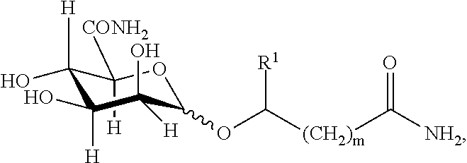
C1([H])([CONH2])C([H])(O)C([H])(O)C(O)([H])C(OC([(CH2)m]C([NH2])=O)[R1])O1
